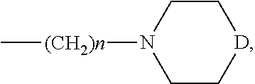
C1C[D]CCN1[(CH2)n]C
